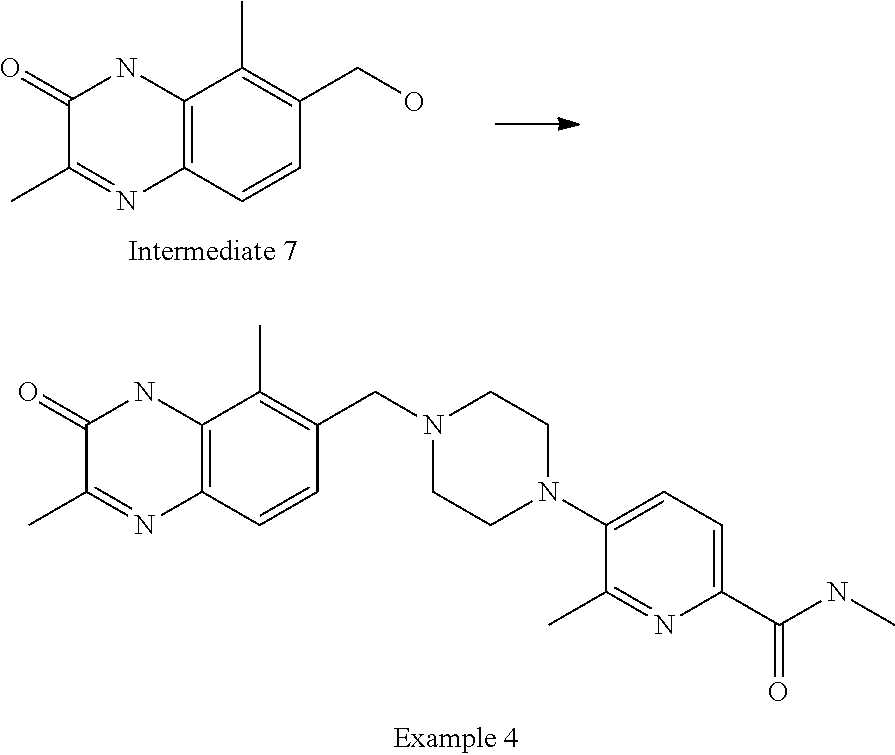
C12=C(C=CC(CO)=C1C)N=C(C)C(=O)N2.C12=C(C=CC(CN3CCN(C4=CC=C(C(NC)=O)N=C4C)CC3)=C1C)N=C(C)C(=O)N2
